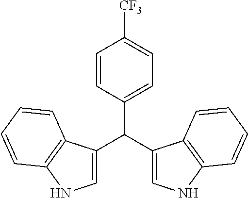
C1=C(C(C2=CC=C([CF3])C=C2)C2=CNC3=C2C=CC=C3)C2=C(N1)C=CC=C2
